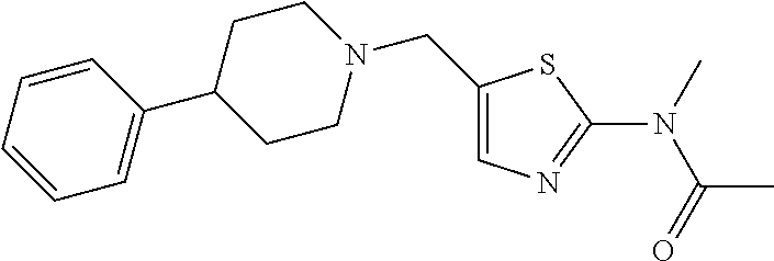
C1(CN2CCC(C3=CC=CC=C3)CC2)=CN=C(N(C(C)=O)C)S1
